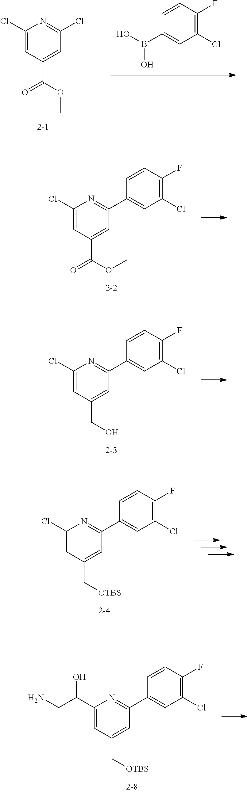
C1(Cl)=CC(C(OC)=O)=CC(Cl)=N1.C1(B(O)O)=CC(Cl)=C(F)C=C1.C1=CC(F)=C(Cl)C=C1C1=NC(Cl)=CC(C(OC)=O)=C1.C1=CC(F)=C(Cl)C=C1C1=NC(Cl)=CC(CO)=C1.C1=CC(F)=C(Cl)C=C1C1=NC(Cl)=CC(C[OTBS])=C1.C1=CC(F)=C(Cl)C=C1C1=NC(C(CN)O)=CC(C[OTBS])=C1
